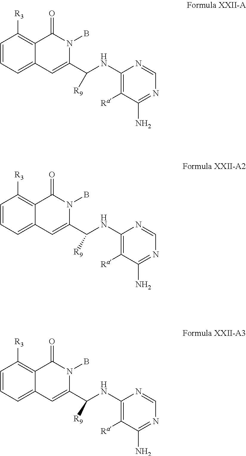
C1=CC=C2C(=C1[R3])C(=O)N(B)C(C(NC1=C([Ra])C(N)=NC=N1)[R9])=C2.C1=CC=C2C(=C1[R3])C(=O)N(B)C(C(NC1=C([Ra])C(N)=NC=N1)[R9])=C2.C1=CC=C2C(=C1[R3])C(=O)N(B)C(C(NC1=C([Ra])C(N)=NC=N1)[R9])=C2
